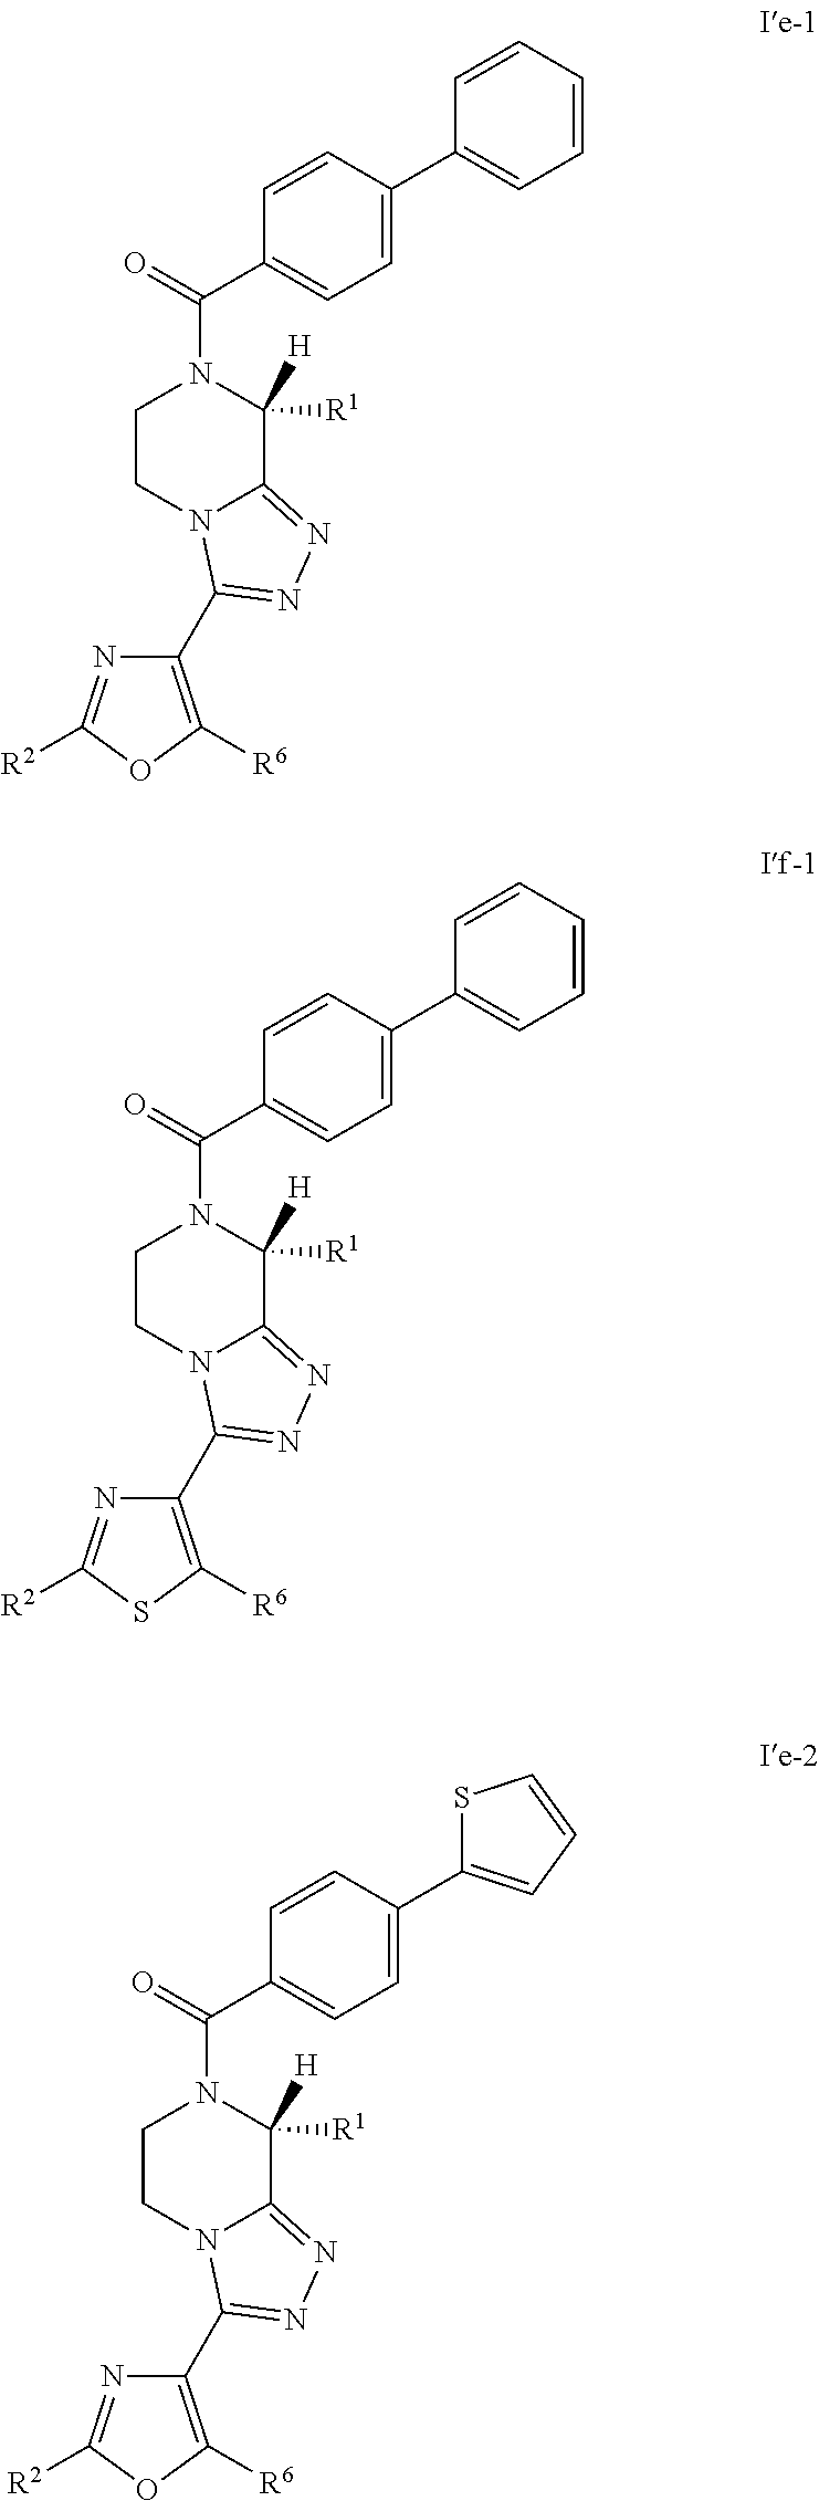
C1CN2C(=NN=C2C2=C([R6])OC([R2])=N2)C([R1])([H])N1C(=O)C1=CC=C(C2=CC=CC=C2)C=C1.C1CN2C(=NN=C2C2=C([R6])SC([R2])=N2)C([R1])([H])N1C(=O)C1=CC=C(C2=CC=CC=C2)C=C1.C1CN2C(=NN=C2C2=C([R6])OC([R2])=N2)C([R1])([H])N1C(=O)C1=CC=C(C2=CC=CS2)C=C1
